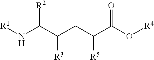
N(C(C(CC(C(O[R4])=O)[R5])[R3])[R2])[R1]
